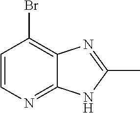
C1=CN=C2C(=C1Br)N=C(C)N2
